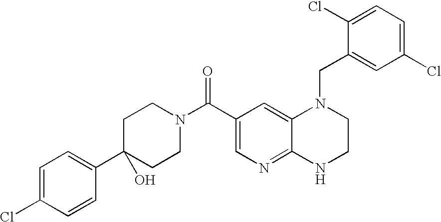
C12=NC=C(C(N3CCC(C4=CC=C(Cl)C=C4)(O)CC3)=O)C=C1N(CC1=CC(Cl)=CC=C1Cl)CCN2
